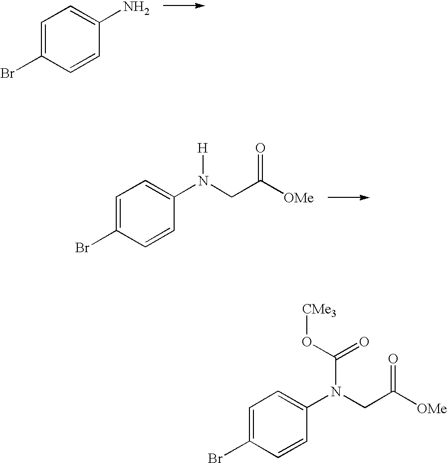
C1=C(Br)C=CC(N)=C1.C1=C(Br)C=CC(N(CC([OMe])=O)[H])=C1.C1=C(Br)C=CC(N(CC([OMe])=O)C(=O)O[CMe3])=C1
